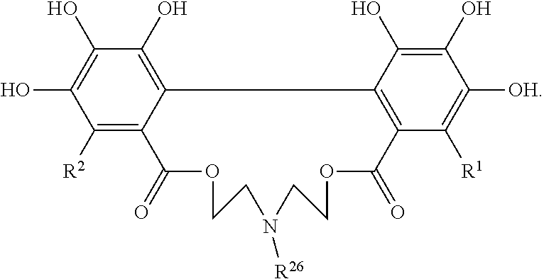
C1([R2])=C2C(=C(O)C(O)=C1O)C1=C(C(=O)OCCN([R26])CCOC2=O)C([R1])=C([OH])C(O)=C1O
